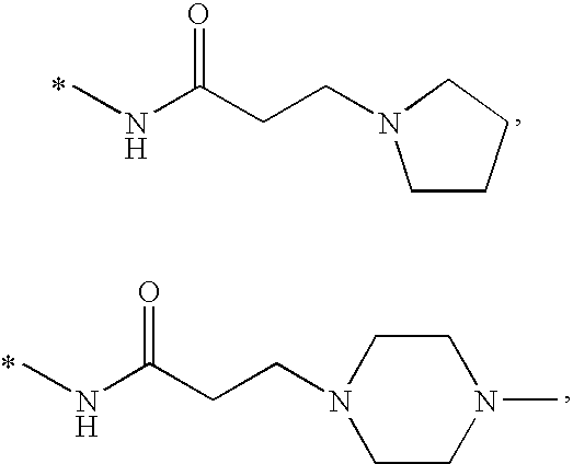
CNC(CCN1CCCC1)=O.CNC(CCN1CCN(C)CC1)=O
